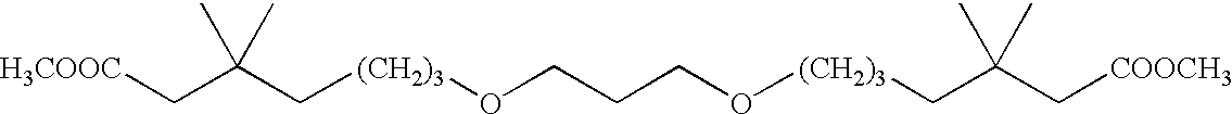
[H3COOC]CC(C[(CH2)3]OCCCO[(CH2)3]CC(C[COOCH3])(C)C)(C)C
